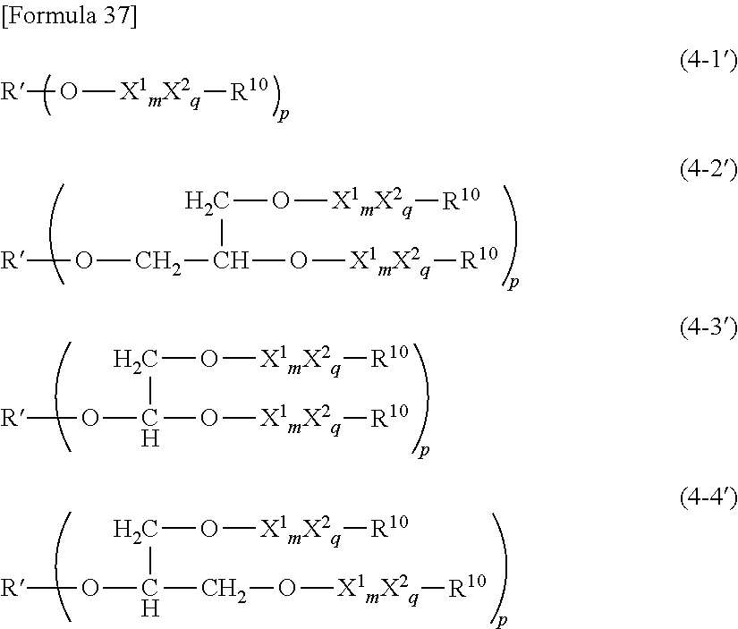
[R]O[X1mX2q][R10].[R]OCC(O[X1mX2q][R10])CO[X1mX2q][R10].O(C(CO[X1mX2q][R10])O[X1mX2q][R10])[R].O(C(CO[X1mX2q][R10])CO[X1mX2q][R10])[R]
